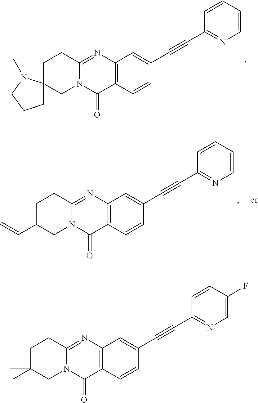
C1C2(CN3C(=NC4=C(C3=O)C=CC(C#CC3=NC=CC=C3)=C4)C1)CCCN2C.C1C(C=C)CN2C(=NC3=C(C2=O)C=CC(C#CC2=NC=CC=C2)=C3)C1.C1C(C)(C)CN2C(=NC3=C(C2=O)C=CC(C#CC2=NC=C(F)C=C2)=C3)C1
